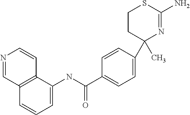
C1(C)(C2=CC=C(C(NC3=CC=CC4=C3C=CN=C4)=O)C=C2)N=C(N)SCC1
